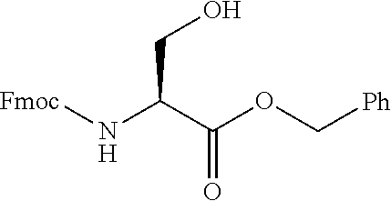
C(=O)(C(N[Fmoc])CO)OC[Ph]
